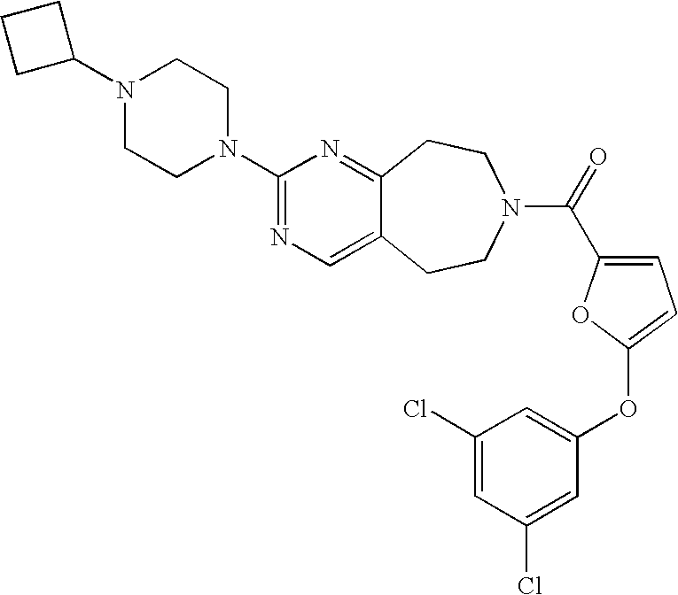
C1C(N2CCN(C3=NC=C4C(=N3)CCN(C(=O)C3=CC=C(OC5=CC(Cl)=CC(Cl)=C5)O3)CC4)CC2)CC1
